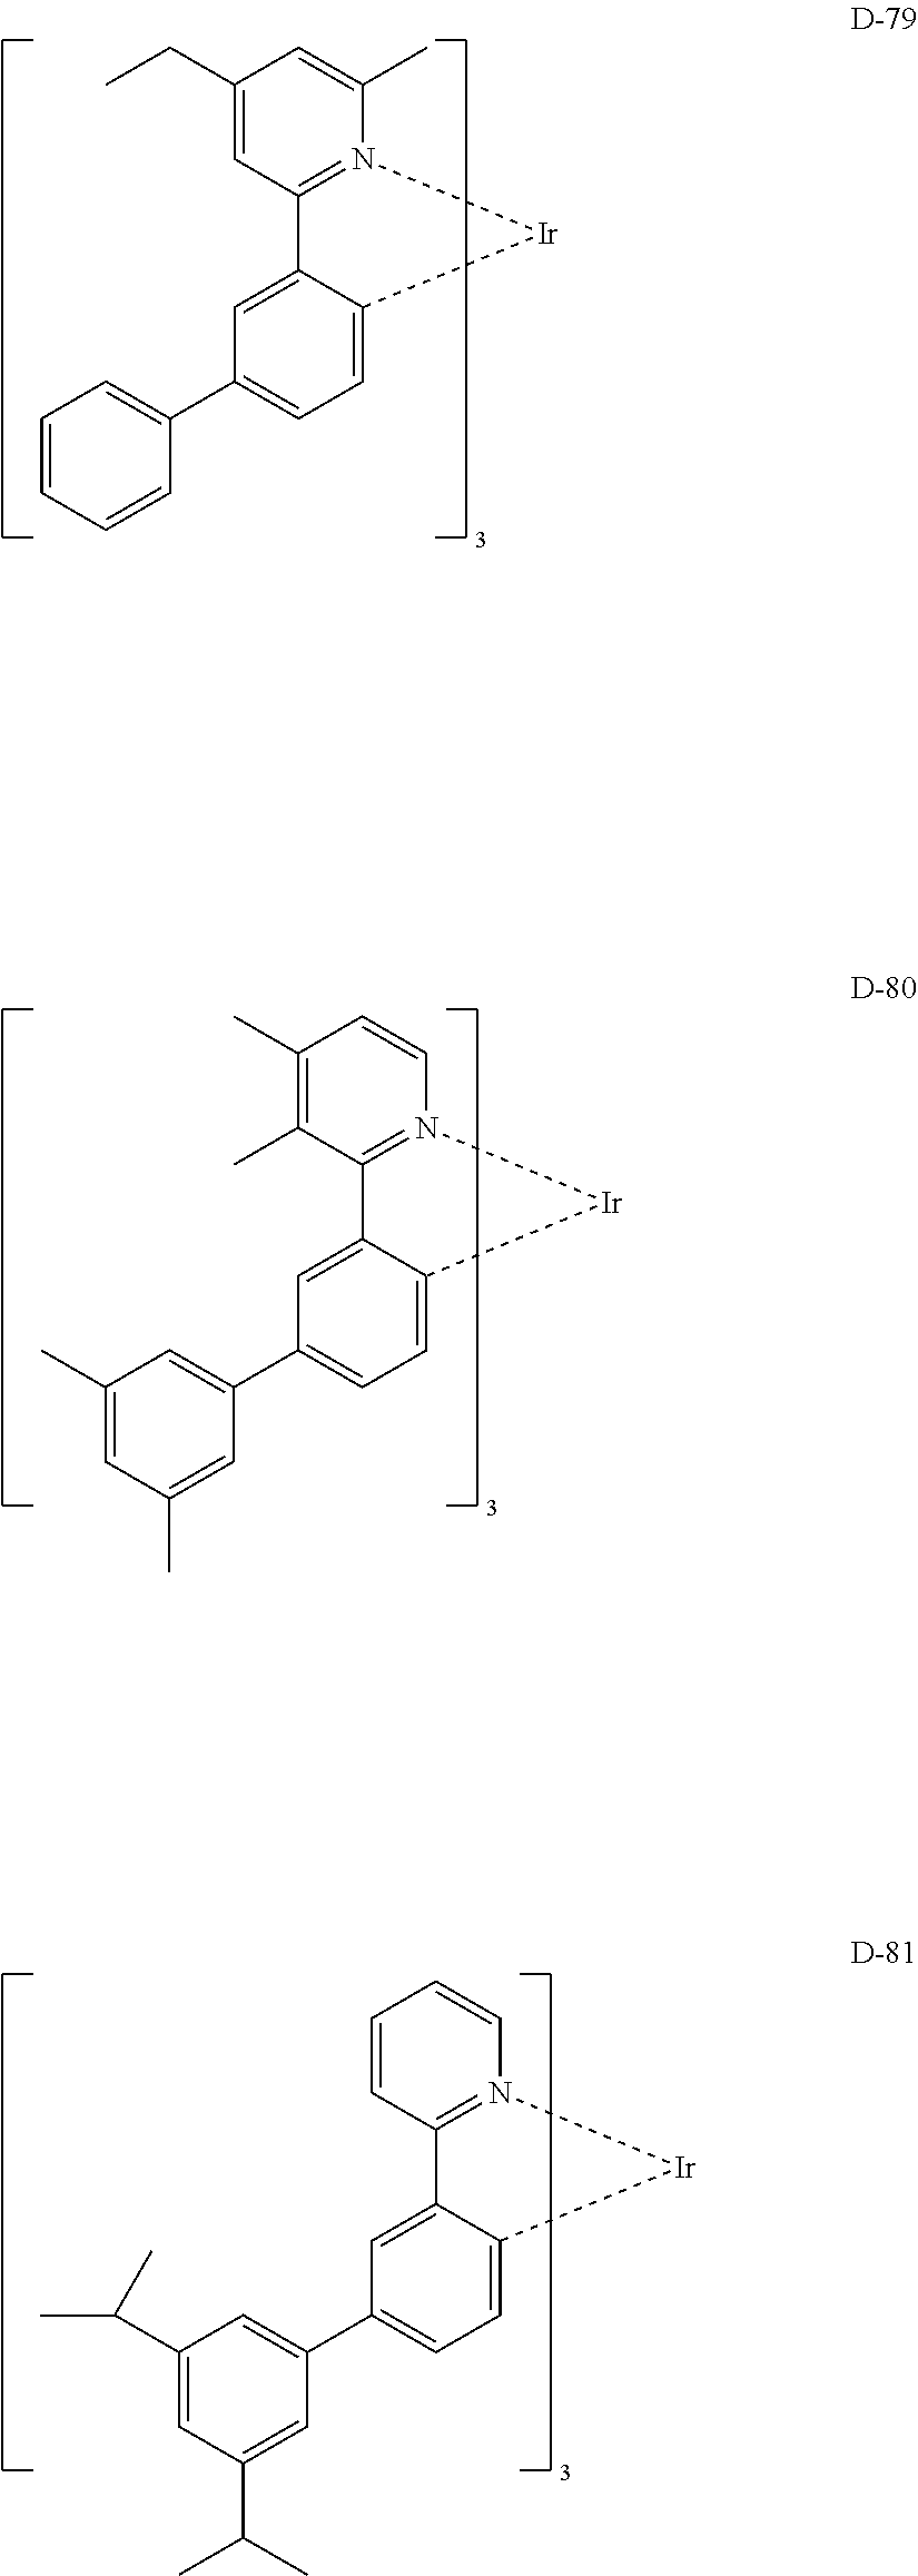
C1=C(C)N2=C(C=C1CC)C1=CC(C3=CC=CC=C3)=CC=C1[Ir]2.C1=CN2=C(C(C)=C1C)C1=CC(C3=CC(C)=CC(C)=C3)=CC=C1[Ir]2.C1=CN2=C(C=C1)C1=CC(C3=CC(C(C)C)=CC(C(C)C)=C3)=CC=C1[Ir]2
